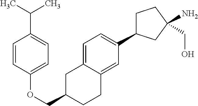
C1=C2C(=CC(C3CCC(CO)(N)C3)=C1)CCC(COC1=CC=C(C(C)C)C=C1)C2
